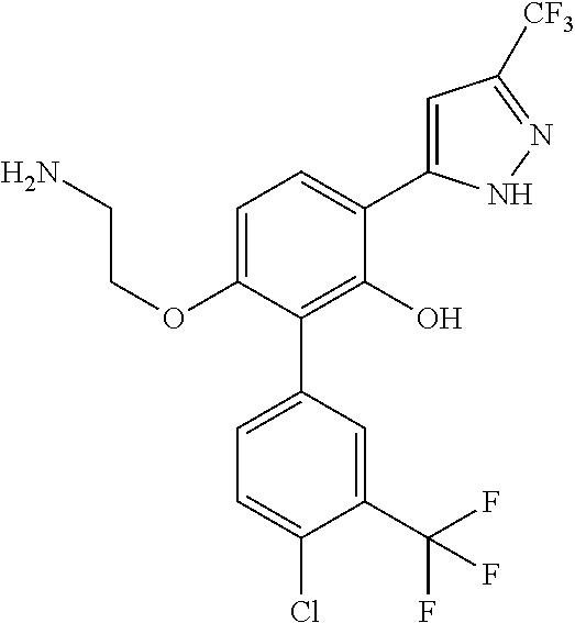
C1(OCCN)=CC=C(C2=CC([CF3])=NN2)C(O)=C1C1=CC=C(Cl)C(C(F)(F)F)=C1
